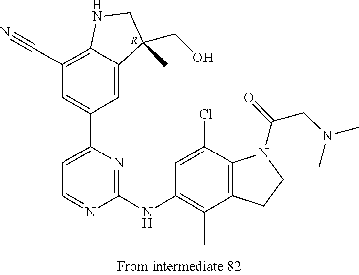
[R].C12=C(C#N)C=C(C3=CC=NC(NC4=C(C)C5=C(C(Cl)=C4)N(C(CN(C)C)=O)CC5)=N3)C=C1C(CO)(C)CN2
